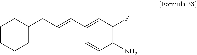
C1=CC(N)=C(F)C=C1C=CCC1CCCCC1
